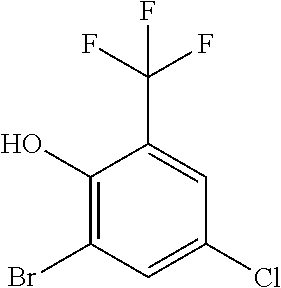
C1(O)=C(Br)C=C(Cl)C=C1C(F)(F)F
